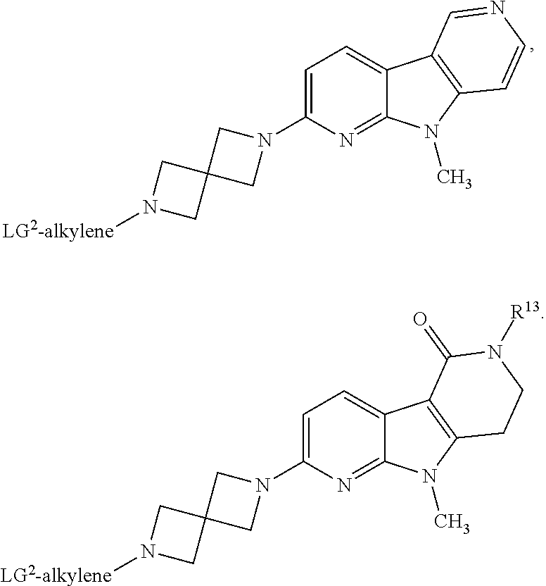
C1=C(N2CC3(C2)CN([LG2-alkylene])C3)N=C2C(=C1)C1=C(N2C)C=CN=C1.C1=C(N2CC3(C2)CN([LG2-alkylene])C3)N=C2C(=C1)C1=C(N2C)CCN([R13])C1=O
